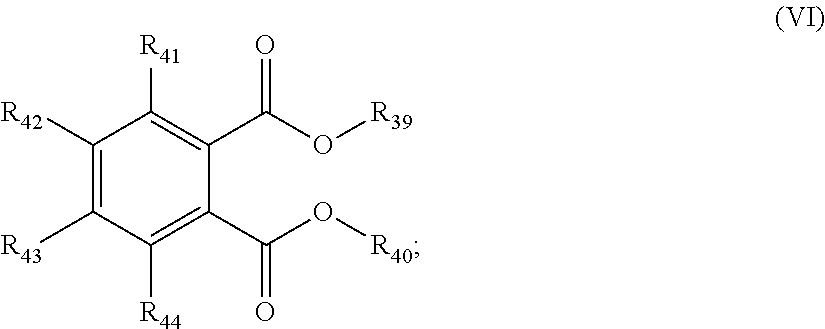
C1([R42])=C([R43])C([R44])=C(C(=O)O[R40])C(C(O[R39])=O)=C1[R41]
